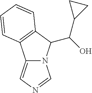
N12C(=CN=C1)C1=C(C2C(O)C2CC2)C=CC=C1
